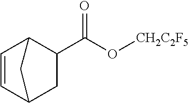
C1=CC2CC(C(O[CH2C2F5])=O)C1C2
